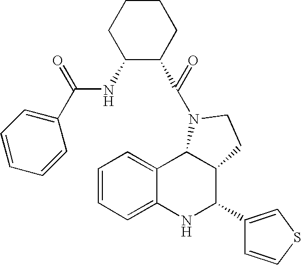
C1=CC=C2C(=C1)C1C(C(C3=CSC=C3)N2)CCN1C(=O)C1C(NC(=O)C2=CC=CC=C2)CCCC1
